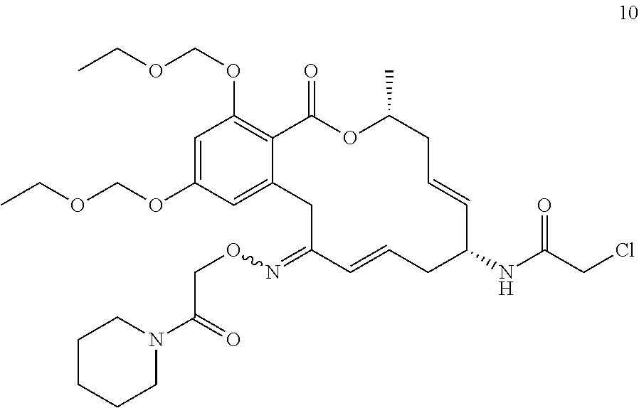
C1=C(OCOCC)C=C2C(=C1OCOCC)C(=O)OC(C)CC=CC(NC(CCl)=O)CC=CC(=NOCC(=O)N1CCCCC1)C2
